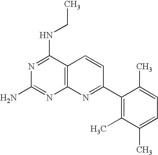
C12=C(C(NCC)=NC(N)=N1)C=CC(C1=C(C)C(C)=CC=C1C)=N2
